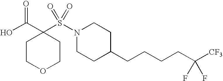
OC(C1(S(N2CCC(CCCCC([CF3])(F)F)CC2)(=O)=O)CCOCC1)=O
